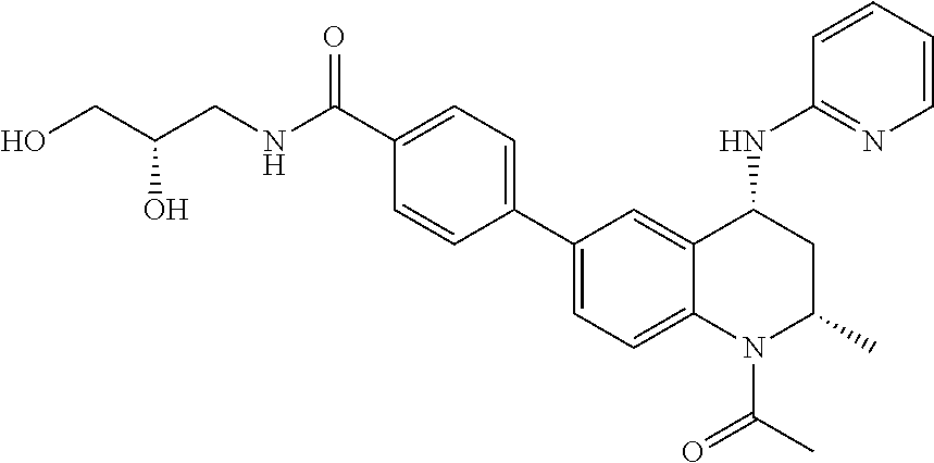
C(C(CNC(C1=CC=C(C2=CC=C3C(=C2)C(NC2=NC=CC=C2)CC(C)N3C(C)=O)C=C1)=O)O)O
